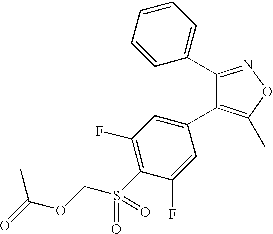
C1(C2=CC=CC=C2)=NOC(C)=C1C1=CC(F)=C(S(COC(=O)C)(=O)=O)C(F)=C1
